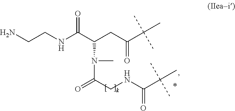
NCCNC(C(CC(C(C)(C)C)=O)N(C(CNC(C(C)(C)C)=O)=O)C)=O
